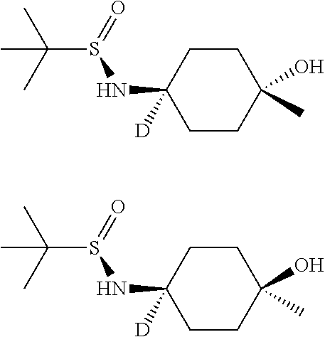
C1CC(O)(C)CCC1(NS(C(C)(C)C)=O)[D].C1CC(O)(C)CCC1(NS(C(C)(C)C)=O)[D]
